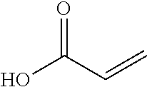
C(=O)(C=C)O
